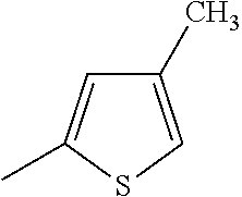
C1(C)=CSC(C)=C1
